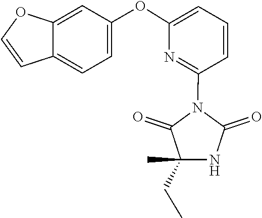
C1=CC(N2C(=O)NC(CC)(C)C2=O)=NC(OC2=CC=C3C(=C2)OC=C3)=C1
